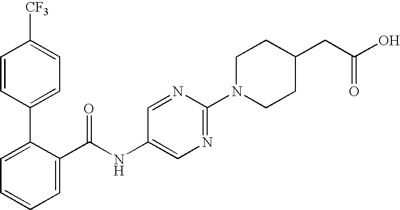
C1=CC(C2=CC=CC=C2C(NC2=CN=C(N3CCC(CC(O)=O)CC3)N=C2)=O)=CC=C1[CF3]
